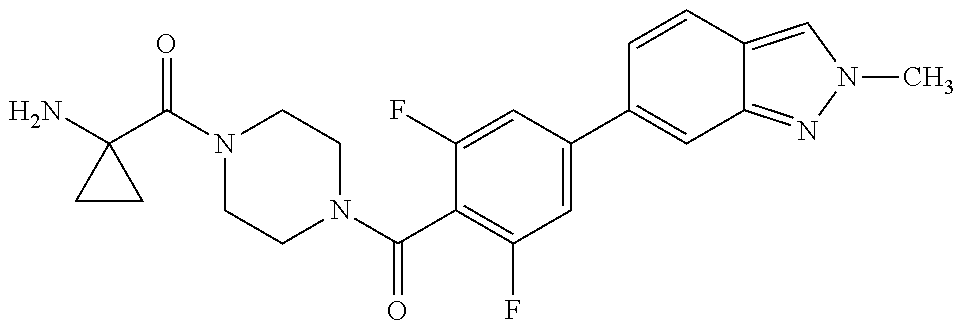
NC1(C(N2CCN(C(C3=C(F)C=C(C4=CC5=NN(C)C=C5C=C4)C=C3F)=O)CC2)=O)CC1
